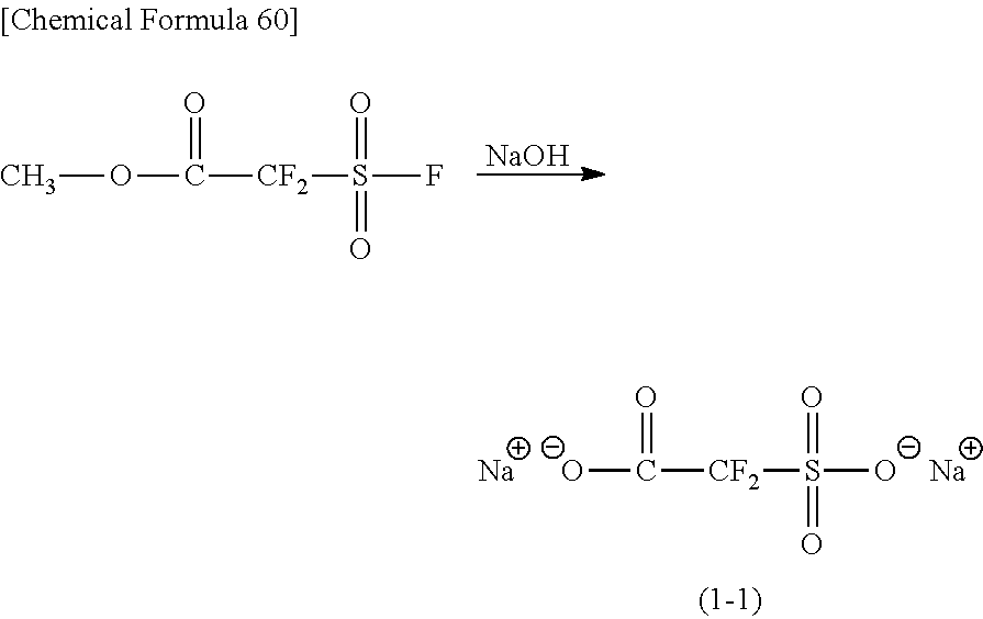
[O-]C(=O)[CF2]S(=O)(=O)[O-].[Na].[Na].COC(=O)[CF2]S(=O)(=O)F.[NaOH]
